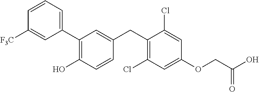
C1=CC=C(C2=C(O)C=CC(CC3=C(Cl)C=C(OCC(O)=O)C=C3Cl)=C2)C=C1[F3C]
